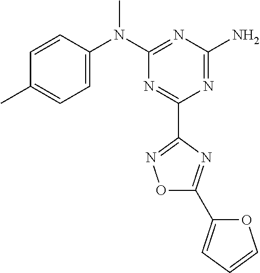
C1=CC(N(C2=NC(N)=NC(C3=NOC(C4=CC=CO4)=N3)=N2)C)=CC=C1C
